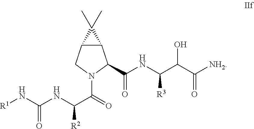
C12C(C(C(NC(C(C([NH2])=O)O)[R3])=O)N(C(C(NC(N[R1])=O)[R2])=O)C1)C2(C)C
